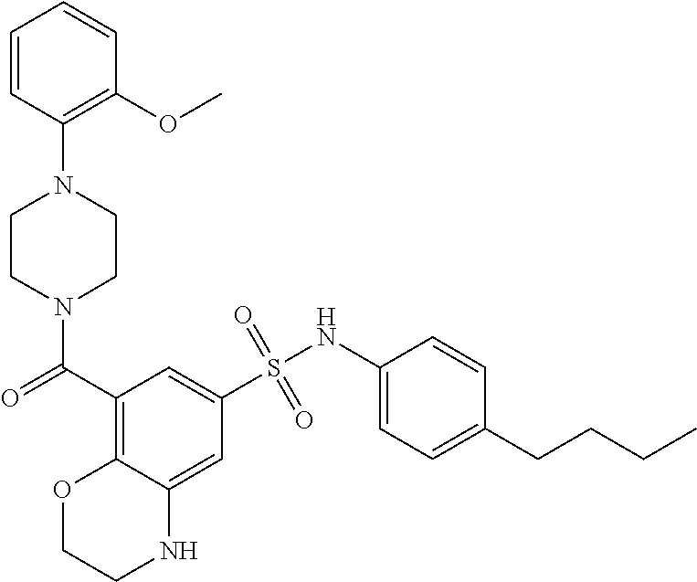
N1(C(=O)C2=C3C(=CC(S(NC4=CC=C(CCCC)C=C4)(=O)=O)=C2)NCCO3)CCN(C2=C(OC)C=CC=C2)CC1
